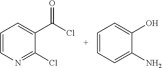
C1=CN=C(Cl)C(C(=O)Cl)=C1.C1=CC=C(N)C(O)=C1
